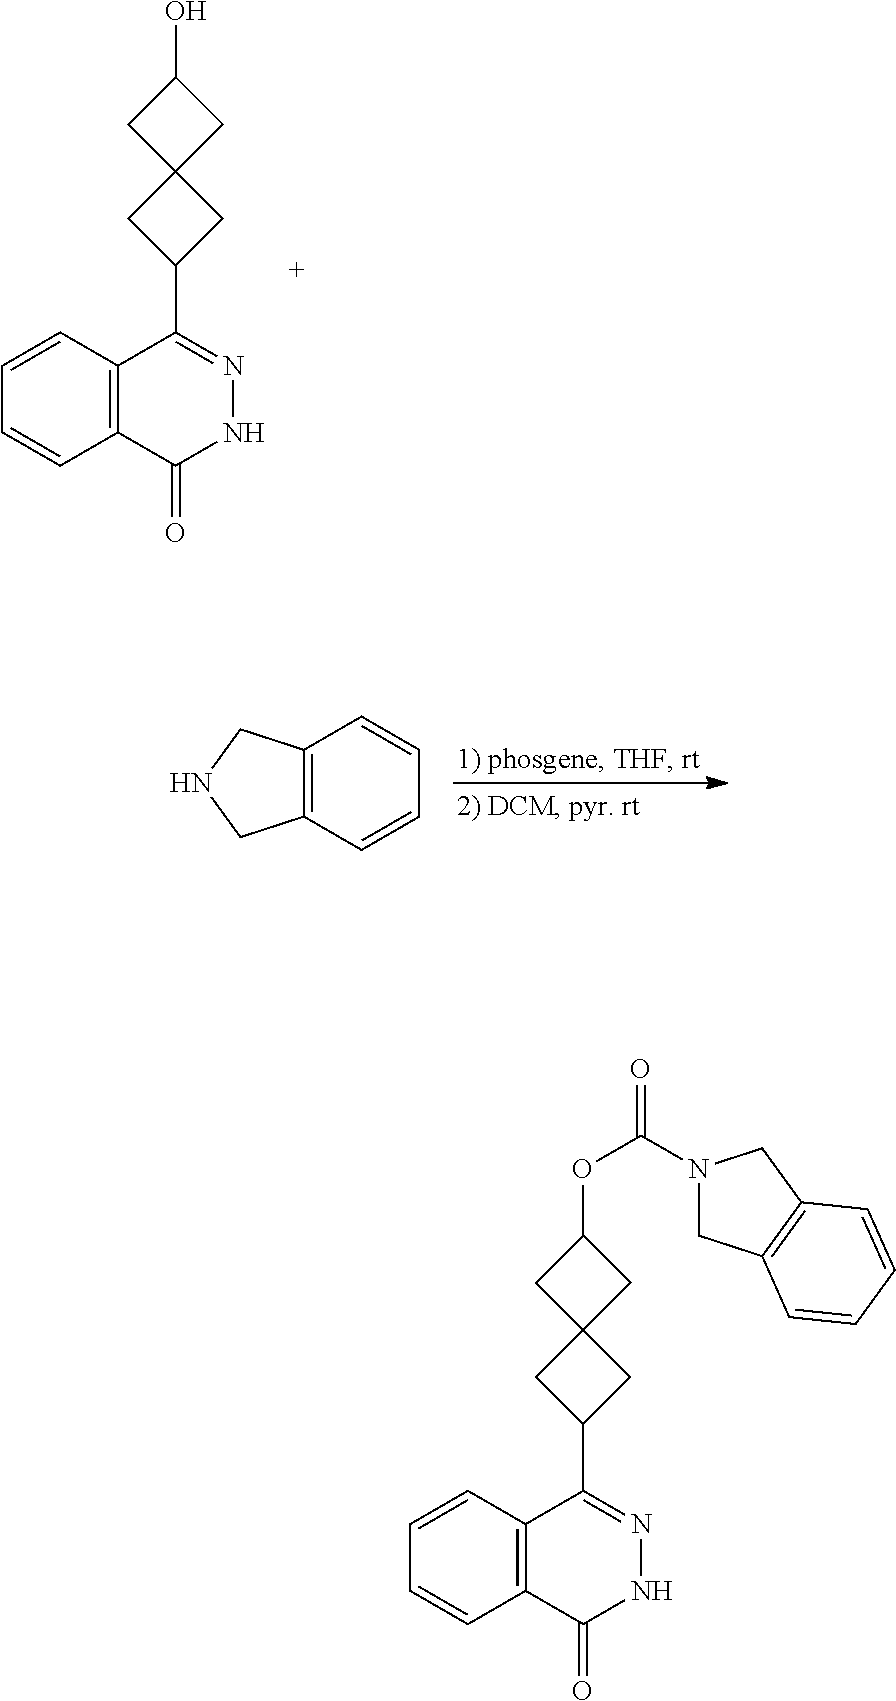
C12=C(C=CC=C1)C(C1CC3(C1)CC(O)C3)=NNC2=O.C12=C(C=CC=C1)CNC2.C12=C(C=CC=C1)C(C1CC3(C1)CC(OC(=O)N1CC4=C(C1)C=CC=C4)C3)=NNC2=O
